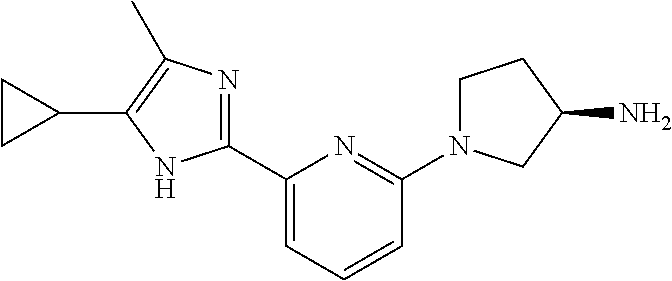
C1(C2=NC(C)=C(C3CC3)N2)=CC=CC(N2CCC(N)C2)=N1
